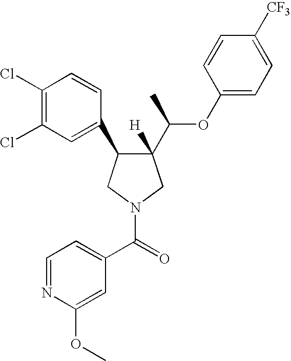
C1(C(OC2=CC=C([CF3])C=C2)C)([H])C(C2=CC(Cl)=C(Cl)C=C2)CN(C(=O)C2=CC=NC(OC)=C2)C1
